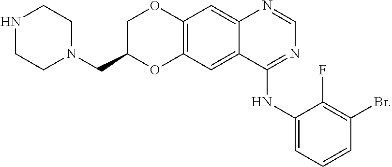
C1=NC2=CC3=C(OC(CN4CCNCC4)CO3)C=C2C(NC2=CC=CC(Br)=C2F)=N1
